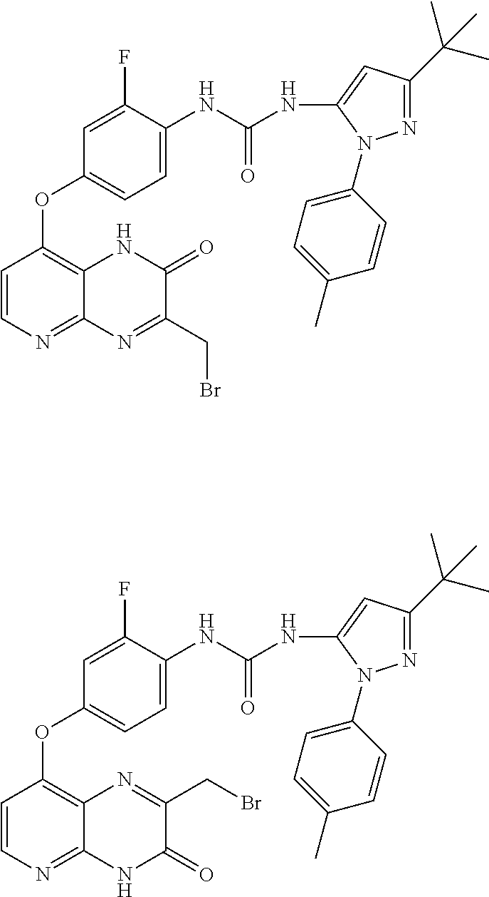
C1=CN=C2C(=C1OC1=CC=C(NC(NC3=CC(C(C)(C)C)=NN3C3=CC=C(C)C=C3)=O)C(F)=C1)NC(=O)C(CBr)=N2.C1=CN=C2C(=C1OC1=CC=C(NC(NC3=CC(C(C)(C)C)=NN3C3=CC=C(C)C=C3)=O)C(F)=C1)N=C(CBr)C(=O)N2
